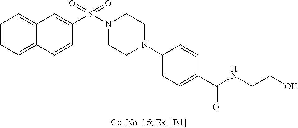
N1(S(C2=CC3=CC=CC=C3C=C2)(=O)=O)CCN(C2=CC=C(C(NCCO)=O)C=C2)CC1
